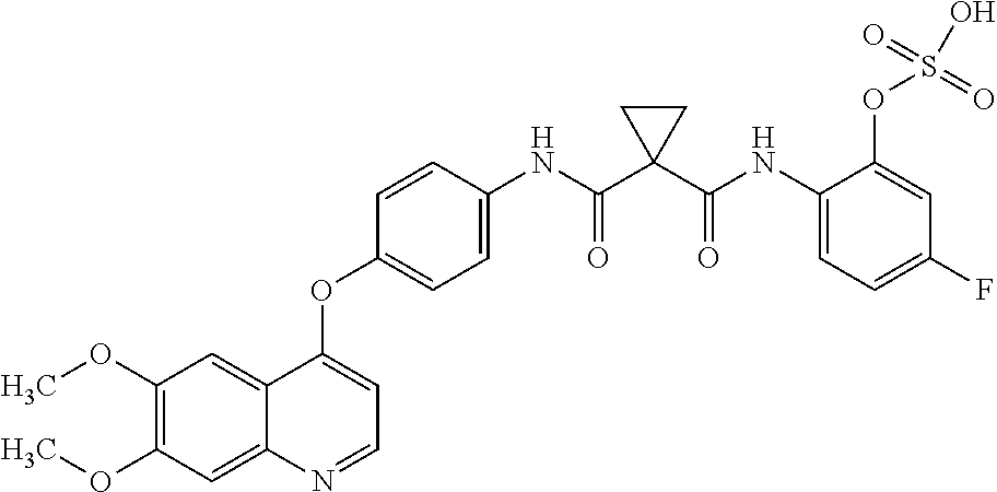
C1(OC)=C(OC)C=C2C(=C1)C(OC1=CC=C(NC(C3(C(NC4=CC=C(F)C=C4OS(O)(=O)=O)=O)CC3)=O)C=C1)=CC=N2
